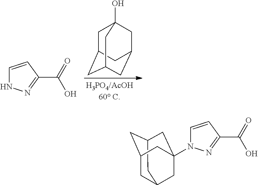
C1=CC(C(=O)O)=NN1.C1C2CC3CC(CC1(O)C3)C2.C12CC3CC(C1)CC(N1C=CC(C(=O)O)=N1)(C3)C2
